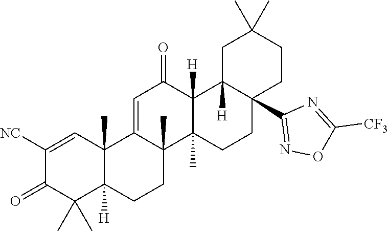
C1([NC])=CC2(C)C([H])(C(C)(C)C1=O)CCC1(C)C2=CC(=O)C2([H])C1(C)CCC1(C3=NOC([CF3])=N3)C2([H])CC(C)(C)CC1
